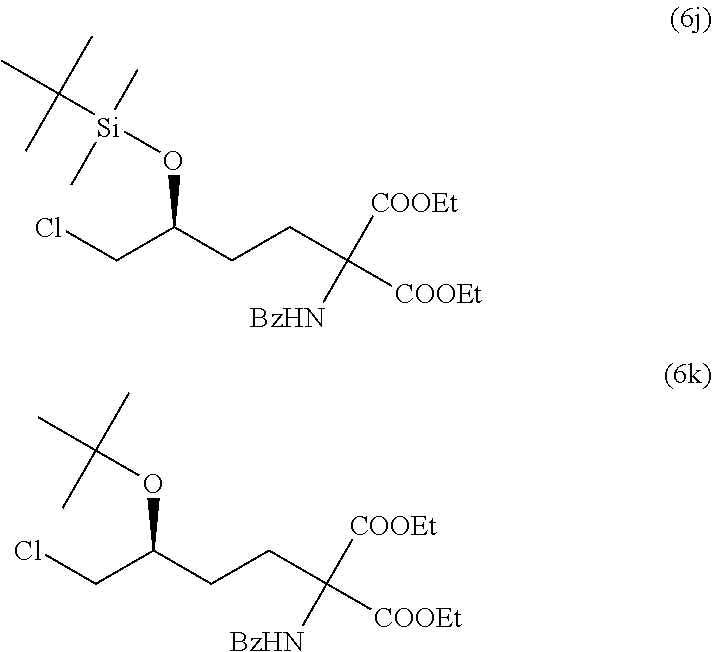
ClCC(CCC([COOEt])([COOEt])[BzHN])OC(C)(C)C.ClCC(CCC([COOEt])([COOEt])[BzHN])O[Si](C(C)(C)C)(C)C
